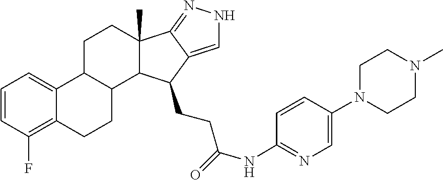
C12(C)C3=NNC=C3C(CCC(=O)NC3=NC=C(N4CCN(C)CC4)C=C3)C1C1C(C3=CC=CC(F)=C3CC1)CC2
